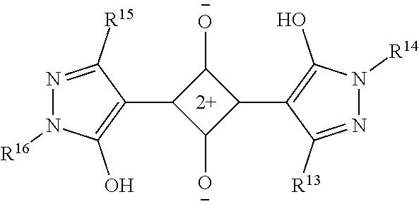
N1=C([R15])C(C2C([O-])C(C3=C(O)N([R14])N=C3[R13])C2[O-])=C(O)N1[R16]
